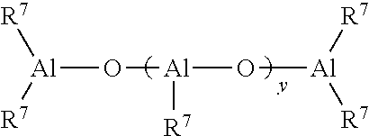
[Al](O[Al](O[Al]([R7])[R7])[R7])([R7])[R7]
